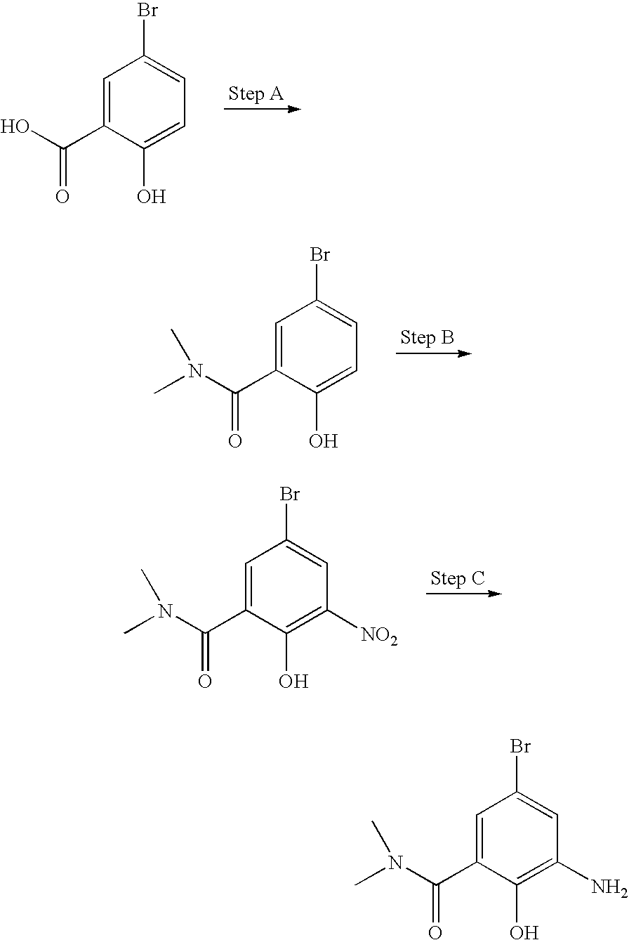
C1=C(C(O)=O)C(O)=CC=C1Br.C1=C(C(N(C)C)=O)C(O)=CC=C1Br.C1=C(C(N(C)C)=O)C(O)=C([NO2])C=C1Br.C1=C(C(N(C)C)=O)C(O)=C(N)C=C1Br
